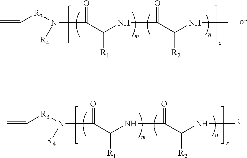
C=C[R3]N([R4])C(=O)C(NC(=O)C(NC)[R2])[R1].C#C[R3]N([R4])C(=O)C(NC(=O)C(NC)[R2])[R1]
